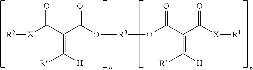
[R2][X]C(C(C(O[R3]OC(C(C([X][R1])=O)=C([H])[R])=O)=O)=C([H])[R])=O
